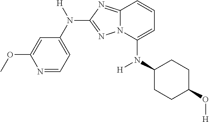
C1=C(OC)N=CC=C1N([H])C1=NN2C(=N1)C=CC=C2N(C1CCC(O[H])CC1)[H]
